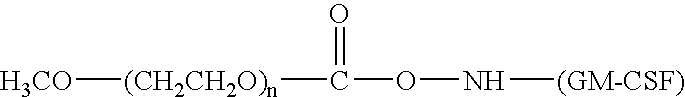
[(CH2CH2O)n](C(=O)ON[(GM-CSF)])[H3CO]
